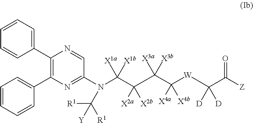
C1(C2=CC=CC=C2)=C(C2=CC=CC=C2)N=C(N(C(C([X2a])([X2b])C(C([X4a])([X4b])[W]C([D])([D])C([Z])=O)([X3a])[X3b])([X1a])[X1b])C([R1])([Y])[R1])C=N1
